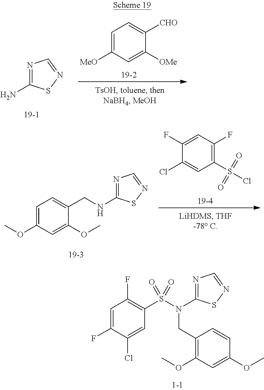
N1=C(N)SN=C1.[MeO]C1=CC=C([CHO])C([OMe])=C1.C(C1=CC=C(OC)C=C1OC)NC1=NC=NS1.C1(S(Cl)(=O)=O)=C(F)C=C(F)C(Cl)=C1.S(=O)(=O)(N(C1=NC=NS1)CC1=C(OC)C=C(OC)C=C1)C1=C(F)C=C(F)C(Cl)=C1
